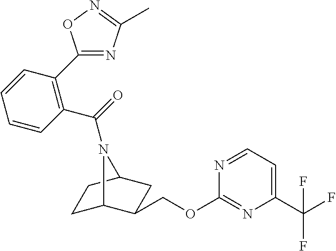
C1C2C(COC3=NC(C(F)(F)F)=CC=N3)CC(C1)N2C(=O)C1=C(C2=NC(C)=NO2)C=CC=C1
